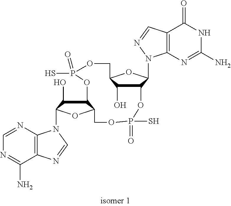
C12=C(N=CN=C1N)N(C1C(O)C3C(O1)COP(S)(=O)OC1C(N4C5=C(C(=O)NC(N)=N5)C=N4)OC(COP(=O)(S)O3)C1O)C=N2
